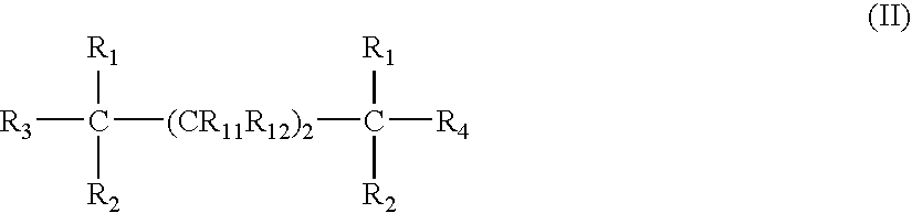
C([R3])([R1])([R2])[(CR11R12)2]C([R1])([R2])[R4]
